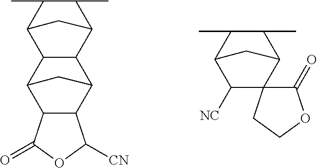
C12C3C(C(C1)C1C2C2C(C)C(C)C1C2)C([CN])OC3=O.C1(C)C(C)C2C([NC])C3(C1C2)C(=O)OCC3
